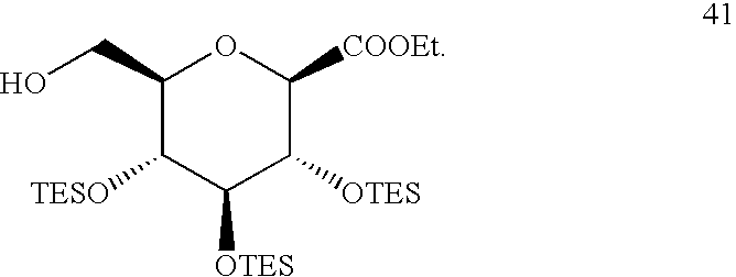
C1(CO)C([TESO])C([OTES])C([OTES])C([COOEt])O1
